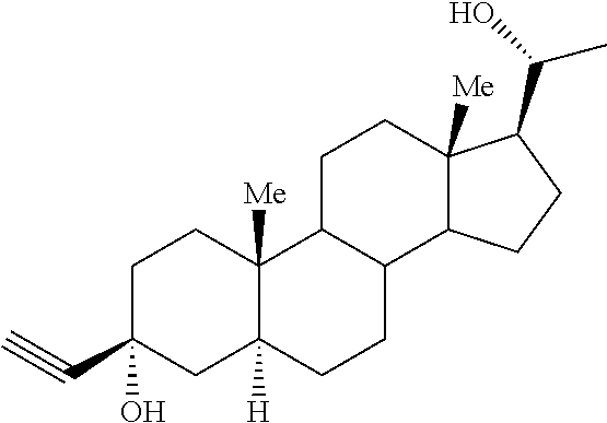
C1C2C(C3C([Me])(C1)C(C(O)C)CC3)CCC1([H])C2([Me])CCC(C#C)(O)C1
